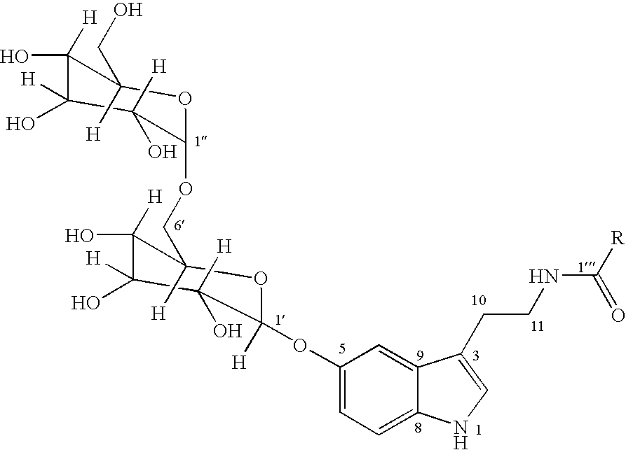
C1(O)([H])C(O)([H])C([H])(O)C(OCC2([H])C(O)([H])C(O)([H])C([H])(O)C([H])(OC3=CC=C4C(=C3)C(CCNC([R])=O)=CN4)O2)OC1(CO)[H]
